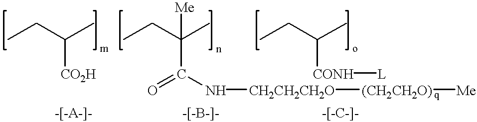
CCC(C)[CO2H].CCC(C)([Me])C(=O)N[CH2CH2CH2O][(CH2CH2O)][Me].CCC(C)[CONH][L]
